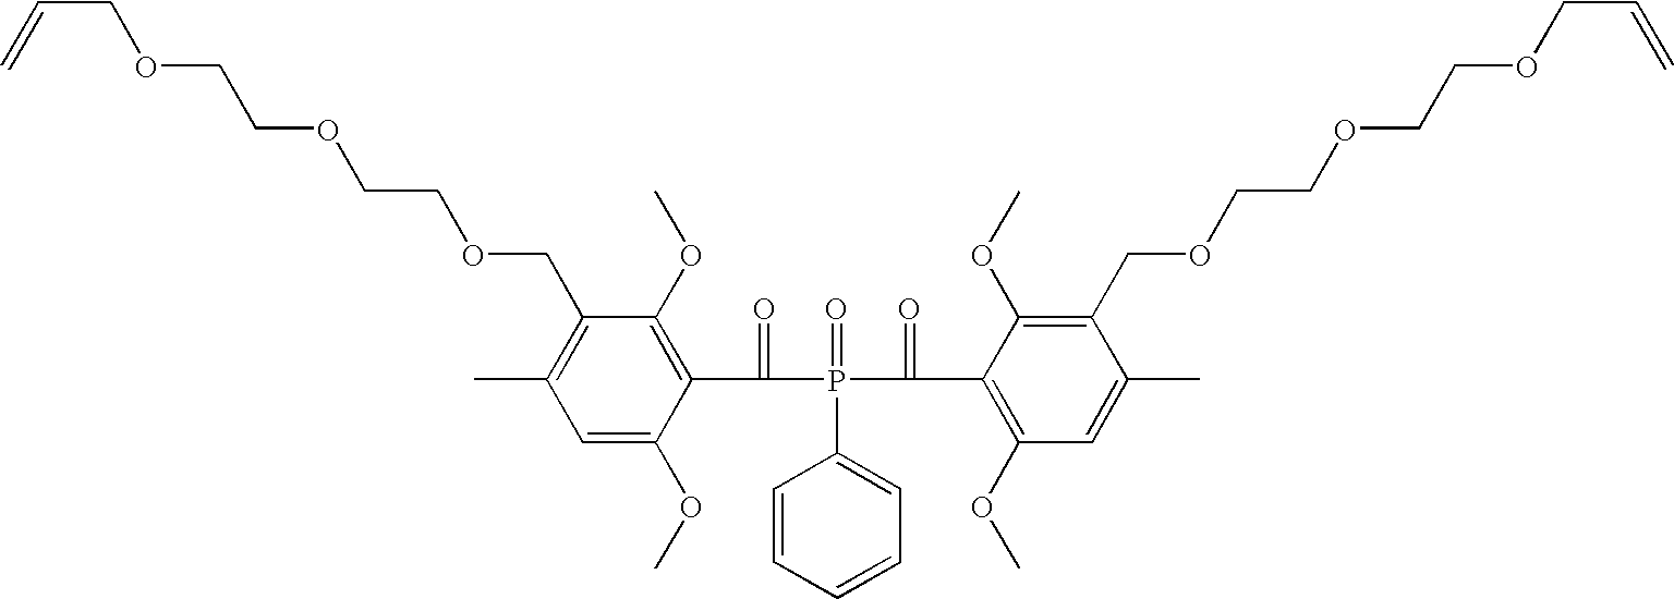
C=CCOCCOCCOCC1=C(C)C=C(OC)C(C(=O)P(=O)(C(=O)C2=C(OC)C=C(C)C(COCCOCCOCC=C)=C2OC)C2=CC=CC=C2)=C1OC
